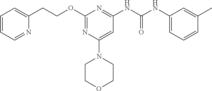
C(NC1=NC(OCCC2=CC=CC=N2)=NC(N2CCOCC2)=C1)(NC1=CC=CC(C)=C1)=O
